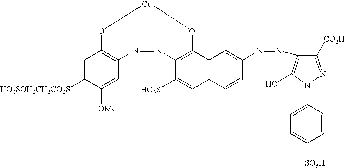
C12=C(C3=C(C=C1[HO3S])C=CC(N=NC1=C(O)N(C4=CC=C([SO3H])C=C4)N=C1[CO2H])=C3)O[Cu]OC1=C(C=C([OMe])C([HO3SOH2CH2CO2S])=C1)N=N2
